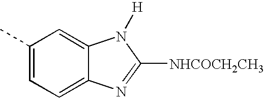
C1(C)=CC=C2C(=C1)N([H])C([NHCOCH2CH3])=N2
